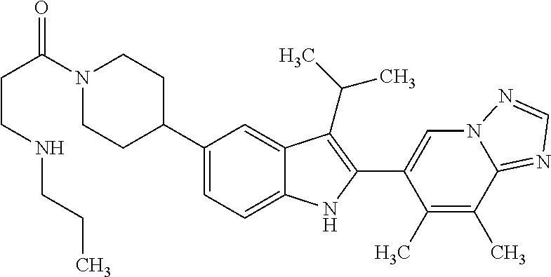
C(CC(=O)N1CCC(C2=CC=C3C(=C2)C(C(C)C)=C(C2=CN4C(=NC=N4)C(C)=C2C)N3)CC1)NCCC
